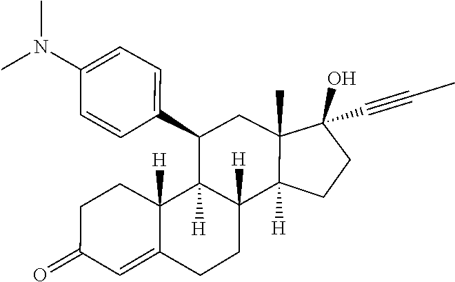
C1(C#CC)(O)C2(C)C([H])(CC1)C1([H])CCC3=CC(=O)CCC3([H])C1([H])C(C1=CC=C(N(C)C)C=C1)C2
